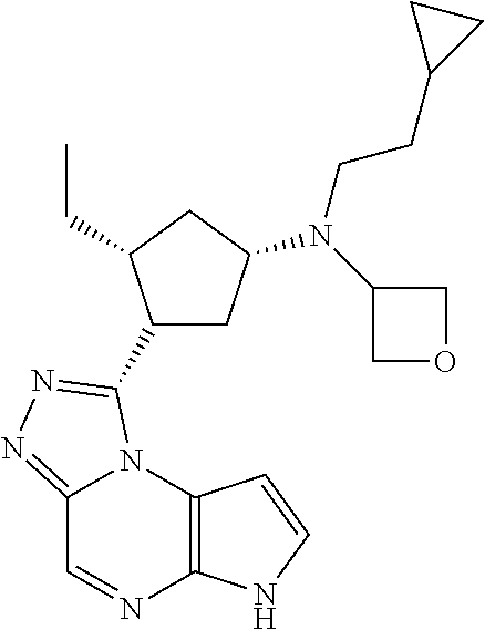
C12=NN=C(C3CC(N(C4COC4)CCC4CC4)CC3CC)N1C1=C(N=C2)NC=C1
